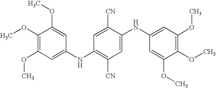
C1(OC)=C(OC)C=C(NC2=C([CN])C=C(NC3=CC(OC)=C(OC)C(OC)=C3)C([CN])=C2)C=C1OC
